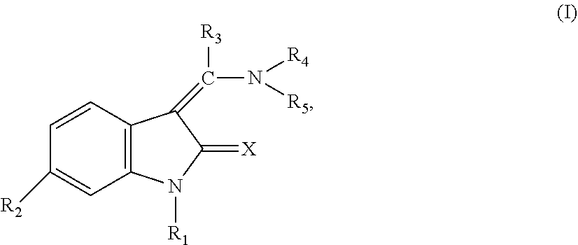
C1([R2])=CC2=C(C=C1)C(=C([R3])N([R4])[R5])C(=[X])N2[R1]
